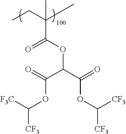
C(C(CC)(C)C)(OC(C(=O)OC([CF3])[F3C])C(=O)OC([CF3])[CF3])=O
